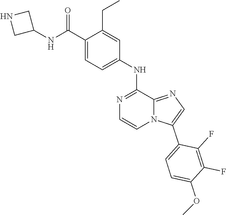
COC1=CC=C(C2=CN=C3N2C=CN=C3NC2=CC=C(C(NC3CNC3)=O)C(CC)=C2)C(F)=C1F
